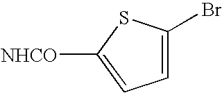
C1([NHCO])=CC=C(Br)S1
